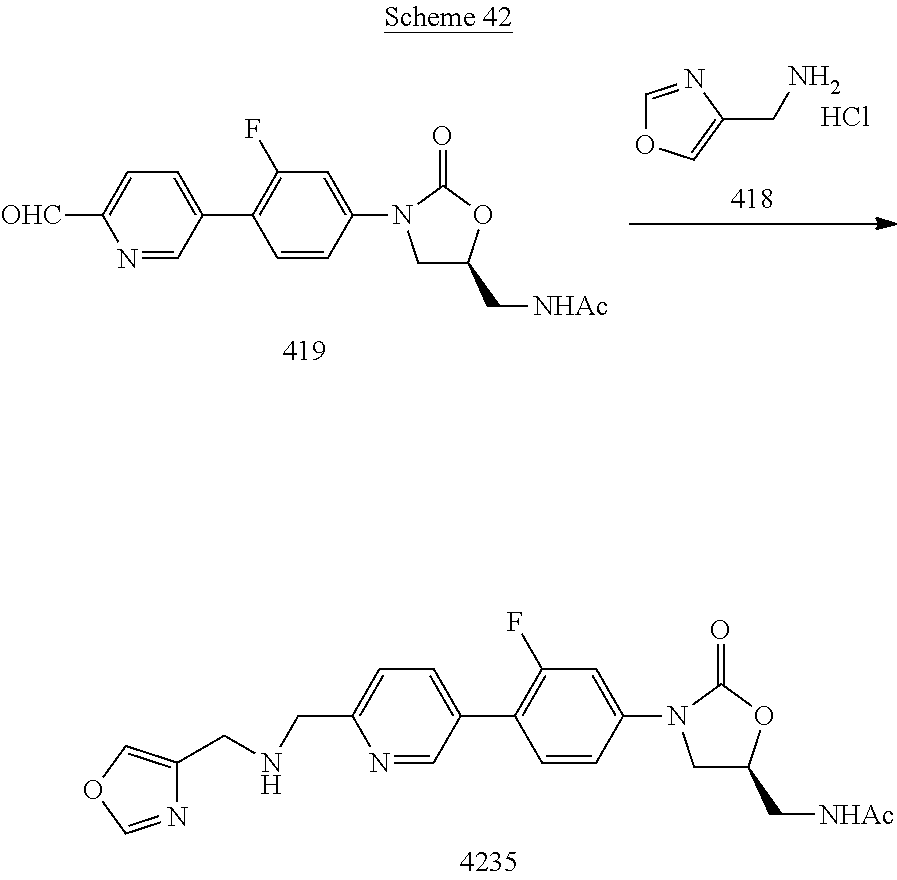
N1=COC=C1CNCC1=CC=C(C2=C(F)C=C(N3CC(C[NHAc])OC3=O)C=C2)C=N1.[OHC]C1=CC=C(C2=C(F)C=C(N3CC(C[NHAc])OC3=O)C=C2)C=N1.C1=NC(CN)=CO1.Cl
